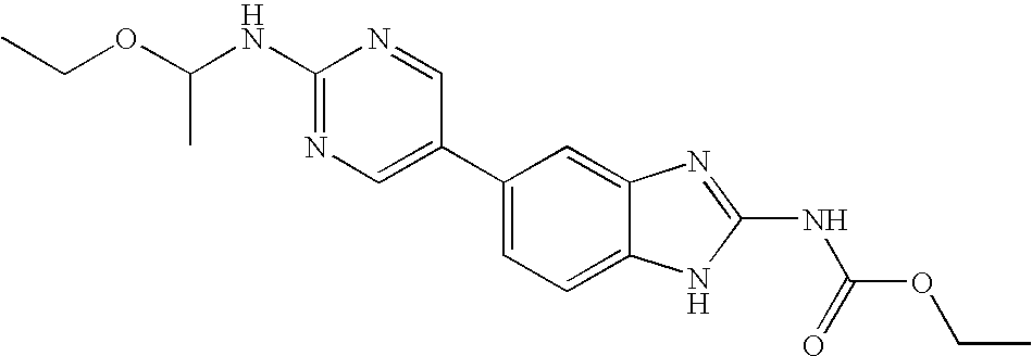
C1(C2=CN=C(NC(OCC)C)N=C2)=CC=C2C(=C1)N=C(NC(OCC)=O)N2
